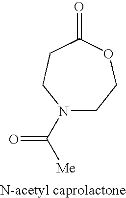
N1(C(=O)[Me])CCOC(=O)CC1
